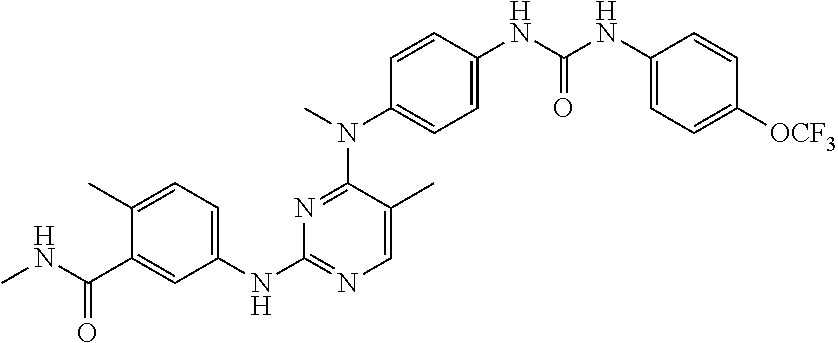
C1=CC(NC(NC2=CC=C([OCF3])C=C2)=O)=CC=C1N(C)C1=NC(NC2=CC=C(C)C(C(NC)=O)=C2)=NC=C1C
